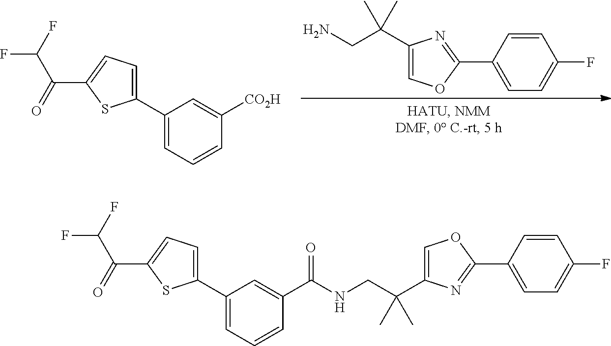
C1(C(CN)(C)C)=COC(C2=CC=C(F)C=C2)=N1.C1(C2=CC=CC([CO2H])=C2)=CC=C(C(C(F)F)=O)S1.C(C1=CC=C(C2=CC=CC(C(=O)NCC(C3=COC(C4=CC=C(F)C=C4)=N3)(C)C)=C2)S1)(C(F)F)=O
